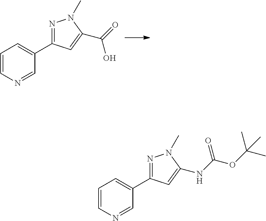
C1=CN=CC(C2=NN(C)C(C(O)=O)=C2)=C1.C1=CN=CC(C2=NN(C)C(NC(OC(C)(C)C)=O)=C2)=C1
